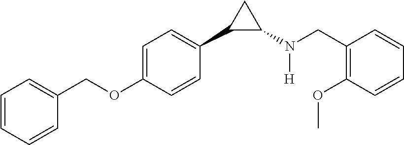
C1=C(OCC2=CC=CC=C2)C=CC(C2C(N(CC3=C(OC)C=CC=C3)[H])C2)=C1
